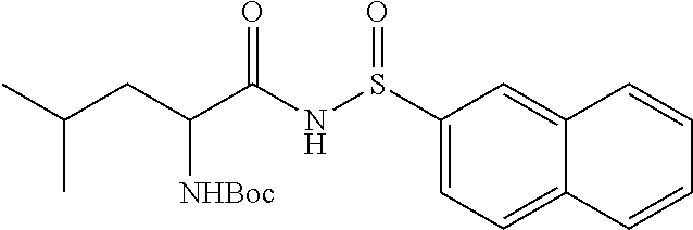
C1(S(NC(C(CC(C)C)[NHBoc])=O)=O)=CC=C2C(=C1)C=CC=C2
